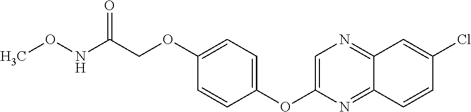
C1(OC2=CN=C3C(=N2)C=CC(Cl)=C3)=CC=C(OCC(NOC)=O)C=C1
